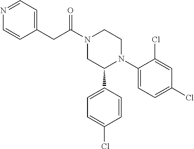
C(C(N1CC(C2=CC=C(Cl)C=C2)N(C2=CC=C(Cl)C=C2Cl)CC1)=O)C1=CC=NC=C1
